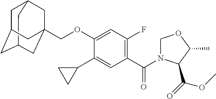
C12CC3CC(CC(COC4=CC(F)=C(C(N5COC(C)C5C(=O)OC)=O)C=C4C4CC4)(C3)C1)C2
